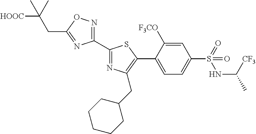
C1(C2=NC(CC3CCCCC3)=C(C3=CC=C(S(=O)(NC([CF3])C)=O)C=C3[F3CO])S2)=NOC(CC(C)([HOOC])C)=N1
